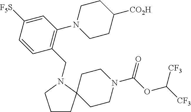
C1CC2(CCN(C(OC([CF3])[CF3])=O)CC2)N(CC2=C(N3CCC([CO2H])CC3)C=C([F5S])C=C2)C1
